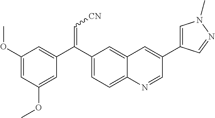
C1(OC)=CC(OC)=CC(C(C2=CC=C3C(=C2)C=C(C2=CN(C)N=C2)C=N3)=C[CN])=C1
